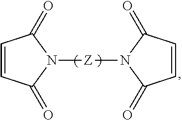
C1=CC(=O)N([Z]N2C(=O)C=CC2=O)C1=O
